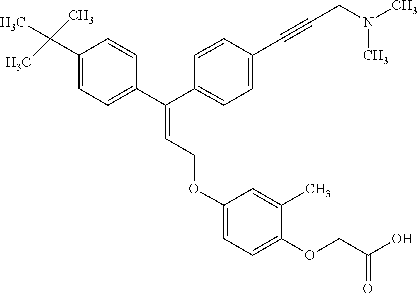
C1=C(OCC=C(C2=CC=C(C(C)(C)C)C=C2)C2=CC=C(C#CCN(C)C)C=C2)C=C(C)C(OCC(O)=O)=C1
